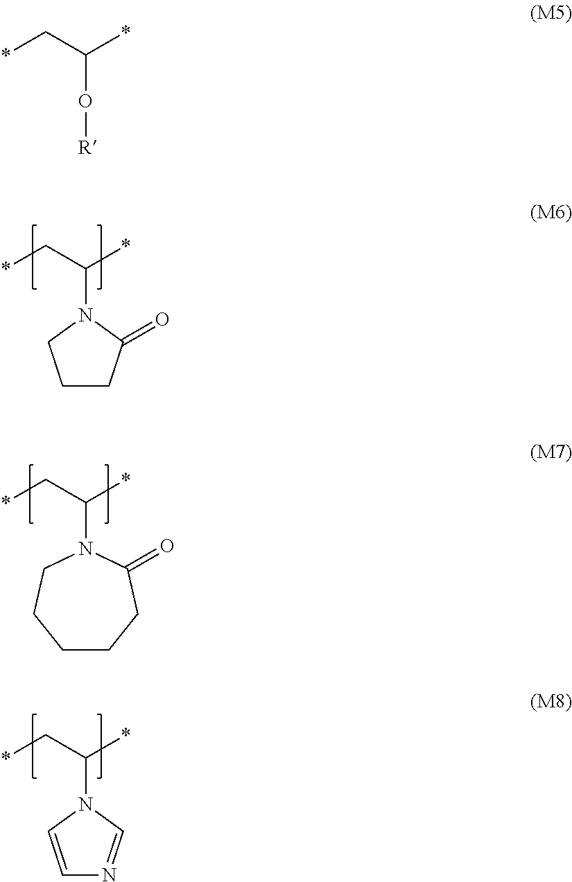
C(O[R])(C*)*.C1CC(=O)N(C(C*)*)C1.C(N1CCCCCC1=O)(C*)*.C1=CN(C(C*)*)C=N1
